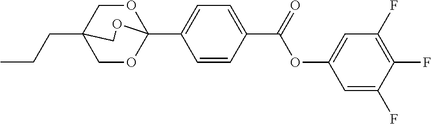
C(CC)C12COC(C3=CC=C(C(OC4=CC(F)=C(F)C(F)=C4)=O)C=C3)(OC1)OC2
